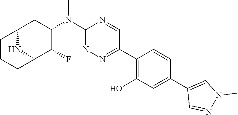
C12CC(N(C3=NN=C(C4=C(O)C=C(C5=CN(C)N=C5)C=C4)C=N3)C)C(F)C(N1)CCC2
